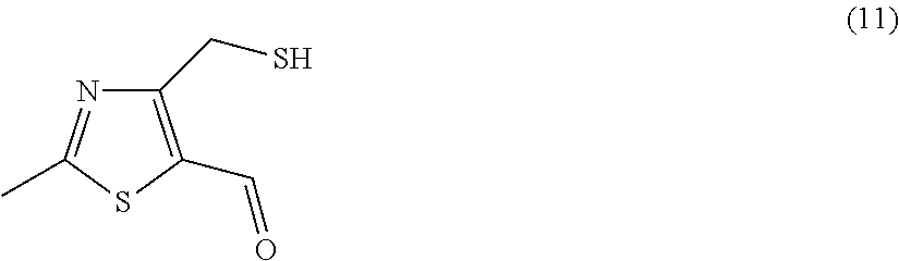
C1(CS)=C(C=O)SC(C)=N1
